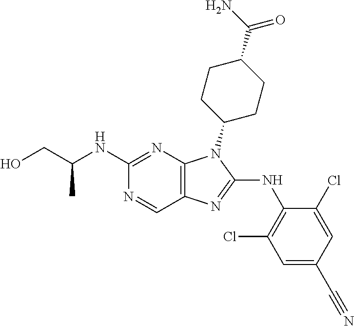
C1(NC(CO)C)=NC2=C(C=N1)N=C(NC1=C(Cl)C=C(C#N)C=C1Cl)N2C1CCC(C(N)=O)CC1
